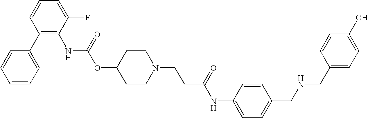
C1=C(F)C(NC(OC2CCN(CCC(=O)NC3=CC=C(CNCC4=CC=C(O)C=C4)C=C3)CC2)=O)=C(C2=CC=CC=C2)C=C1
